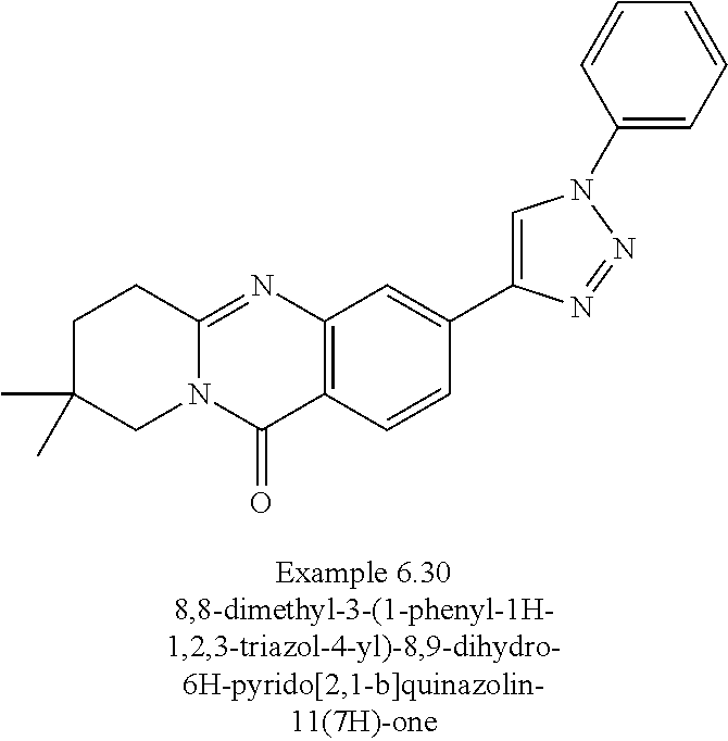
C1C(C)(C)CN2C(=NC3=C(C2=O)C=CC(C2=CN(C4=CC=CC=C4)N=N2)=C3)C1
